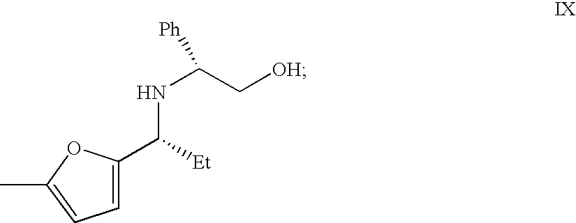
C1=C(C([Et])NC(C[OH])[Ph])OC(C)=C1
